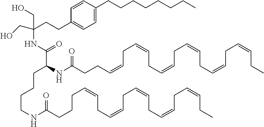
C1=CC(CCCCCCCC)=CC=C1CCC(CO)(NC(=O)C(NC(CCC=CCC=CCC=CCC=CCC=CCC=CCC)=O)CCCCNC(=O)CCCC=CCC=CCC=CCC=CCC=CCC)CO
